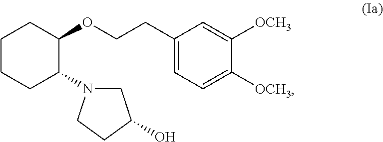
C1(CCOC2CCCCC2N2CC(O)CC2)=CC=C([OCH3])C([OCH3])=C1
